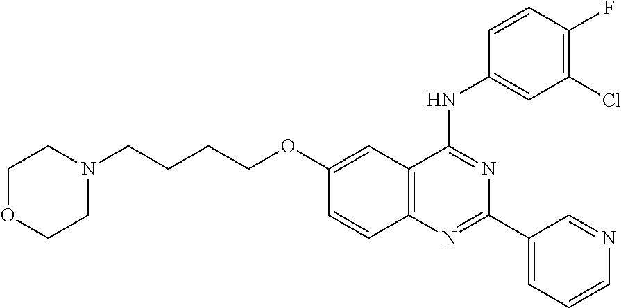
C(CCOC1=CC2=C(C=C1)N=C(C1=CC=CN=C1)N=C2NC1=CC(Cl)=C(F)C=C1)CN1CCOCC1
